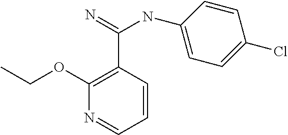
C1(OCC)=C(C(=N)NC2=CC=C(Cl)C=C2)C=CC=N1
